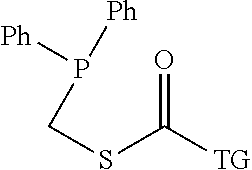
S(C([TG])=O)CP([Ph])[Ph]
